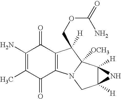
C1(=O)C2=C(C(=O)C(N)=C1C)C(COC(N)=O)([H])C1([OCH3])N2CC2([H])C1([H])N2
